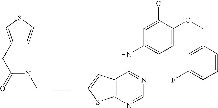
C12=C(C=C(C#CCNC(CC3=CSC=C3)=O)S1)C(NC1=CC=C(OCC3=CC(F)=CC=C3)C(Cl)=C1)=NC=N2
